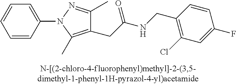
C1=CC(N2C(C)=C(CC(NCC3=C(Cl)C=C(F)C=C3)=O)C(C)=N2)=CC=C1
